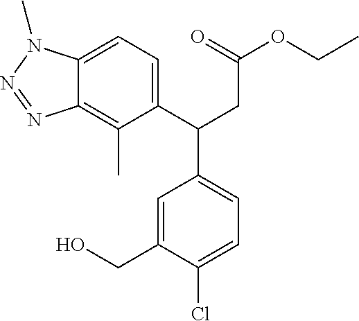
C12=CC=C(C(CC(OCC)=O)C3=CC=C(Cl)C(CO)=C3)C(C)=C1N=NN2C
